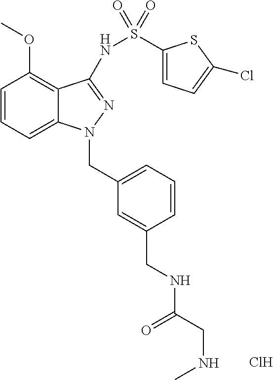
C1=CC=C2C(=C1OC)C(NS(C1=CC=C(Cl)S1)(=O)=O)=NN2CC1=CC=CC(CNC(=O)CNC)=C1.Cl
